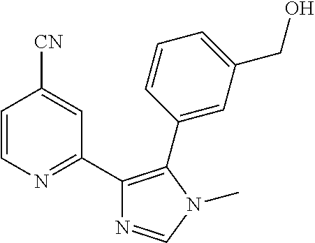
C1=CN=C(C2=C(C3=CC(CO)=CC=C3)N(C)C=N2)C=C1[CN]
